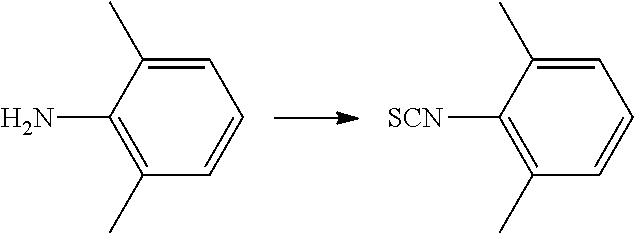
C1=C(C)C(N)=C(C)C=C1.C1=C(C)C([SCN])=C(C)C=C1
